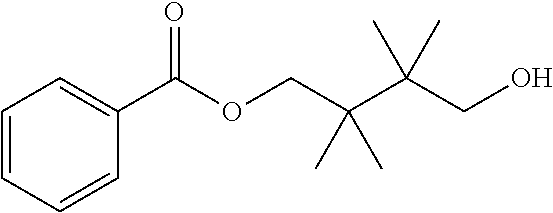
C1=CC=CC(C(OCC(C(CO)(C)C)(C)C)=O)=C1
